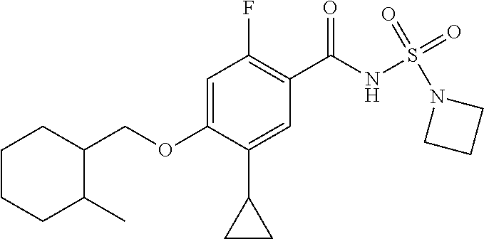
C1=C(OCC2CCCCC2C)C(C2CC2)=CC(C(NS(=O)(=O)N2CCC2)=O)=C1F
